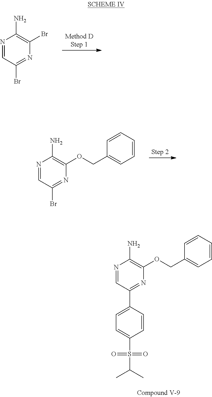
N1=CC(Br)=NC(Br)=C1N.N1=CC(Br)=NC(OCC2=CC=CC=C2)=C1N.N1=CC(C2=CC=C(S(=O)(=O)C(C)C)C=C2)=NC(OCC2=CC=CC=C2)=C1N
